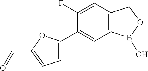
C12=C(B(O)OC1)C=C(C1=CC=C(C=O)O1)C(F)=C2
